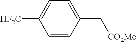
C1=CC(C[CO2Me])=CC=C1[HF2C]
